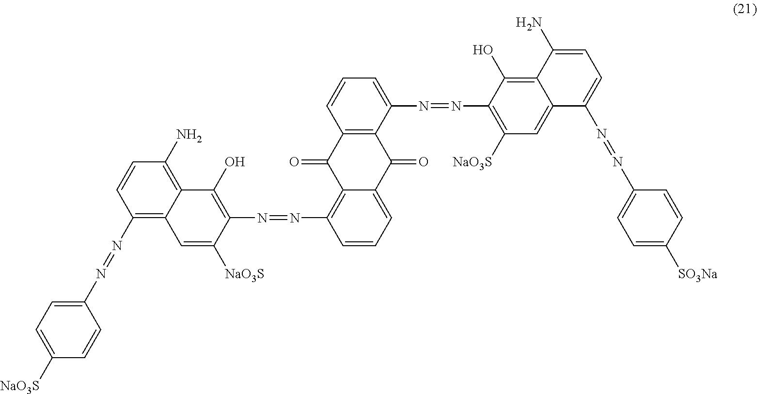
C1([NaO3S])=CC=C(N=NC2=C3C(=C(N)C=C2)C(O)=C(N=NC2=C4C(=CC=C2)C(=O)C2=C(C4=O)C=CC=C2N=NC2=C([NaO3S])C=C4C(=C2O)C(N)=CC=C4N=NC2=CC=C([SO3Na])C=C2)C([NaO3S])=C3)C=C1
